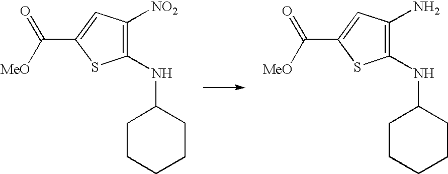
C1(NC2CCCCC2)=C([NO2])C=C(C(=O)[MeO])S1.C1(NC2CCCCC2)=C(N)C=C(C(=O)[MeO])S1
